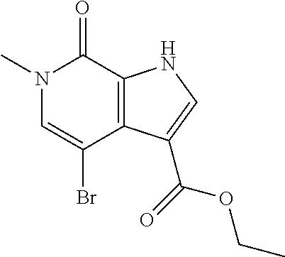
N1(C)C=C(Br)C2=C(C1=O)NC=C2C(=O)OCC
